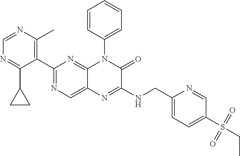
C1=NC(C)=C(C2=NC=C3C(=N2)N(C2=CC=CC=C2)C(=O)C(NCC2=CC=C(S(=O)(=O)CC)C=N2)=N3)C(C2CC2)=N1
